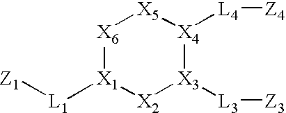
[X6]1[X1]([L1][Z1])[X2][X3]([L3][Z3])[X4]([L4][Z4])[X5]1
